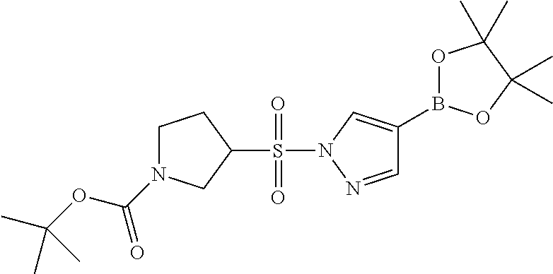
C1(S(N2N=CC(B3OC(C)(C)C(C)(C)O3)=C2)(=O)=O)CCN(C(OC(C)(C)C)=O)C1
